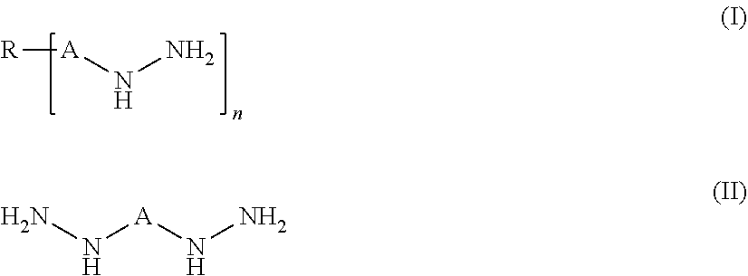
[R][A]NN.N([A]NN)N
